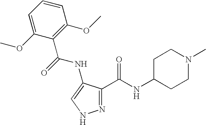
C1=C(OC)C(C(NC2=CNN=C2C(=O)NC2CCN(C)CC2)=O)=C(OC)C=C1
